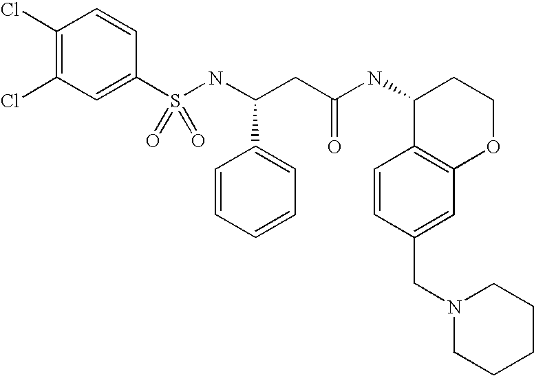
C1(Cl)=C(Cl)C=C(S(NC(CC(NC2C3=C(OCC2)C=C(CN2CCCCC2)C=C3)=O)C2=CC=CC=C2)(=O)=O)C=C1
